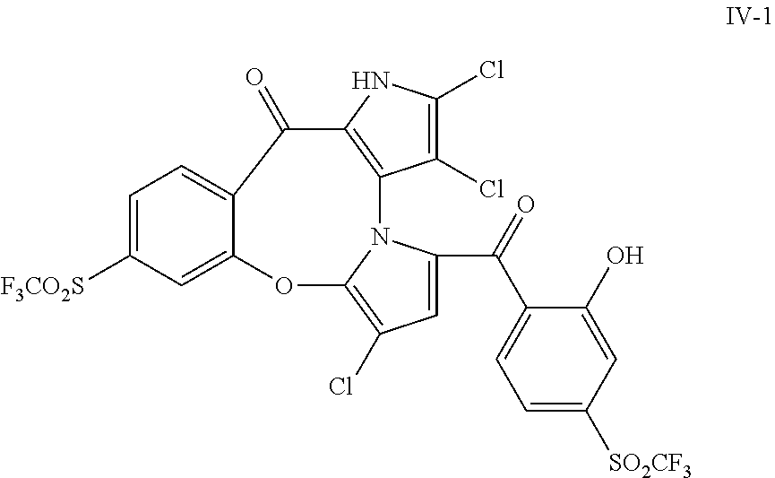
C1(Cl)=C(Cl)NC2=C1N1C(C(=O)C3=CC=C([SO2CF3])C=C3O)=CC(Cl)=C1OC1=CC([F3CO2S])=CC=C1C2=O
